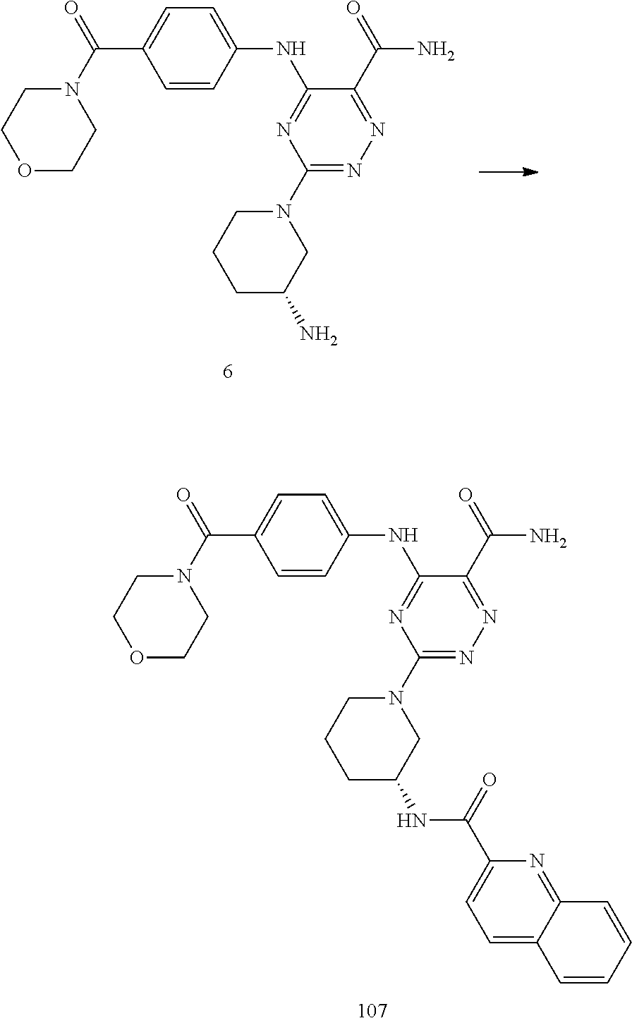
N(C1=NC(N2CCCC(N)C2)=NN=C1C(=O)N)C1=CC=C(C(N2CCOCC2)=O)C=C1.N(C1=NC(N2CCCC(NC(C3=CC=C4C(=N3)C=CC=C4)=O)C2)=NN=C1C(=O)N)C1=CC=C(C(N2CCOCC2)=O)C=C1
